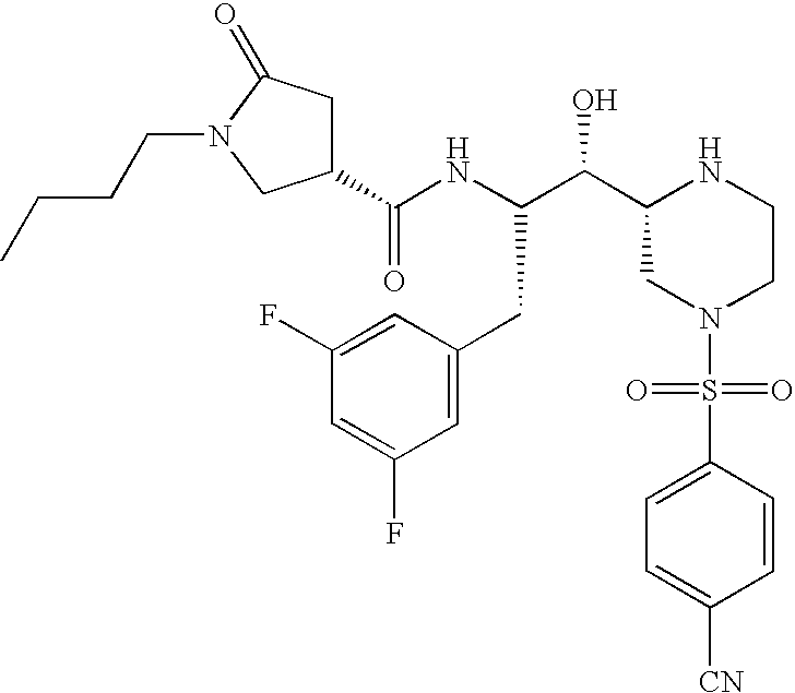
C1(C(NC(C(C2CN(S(=O)(=O)C3=CC=C([CN])C=C3)CCN2)O)CC2=CC(F)=CC(F)=C2)=O)CC(=O)N(CCCC)C1
